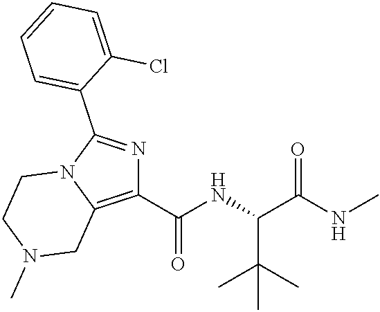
C1(C(NC(C(NC)=O)C(C)(C)C)=O)=C2N(C(C3=CC=CC=C3Cl)=N1)CCN(C)C2
